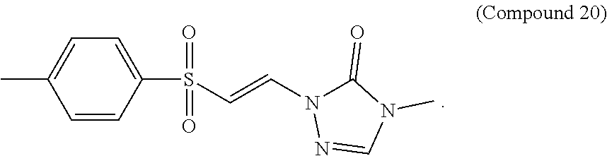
CC1=CC=C(S(=O)(=O)C=CN2C(=O)N(C)C=N2)C=C1
